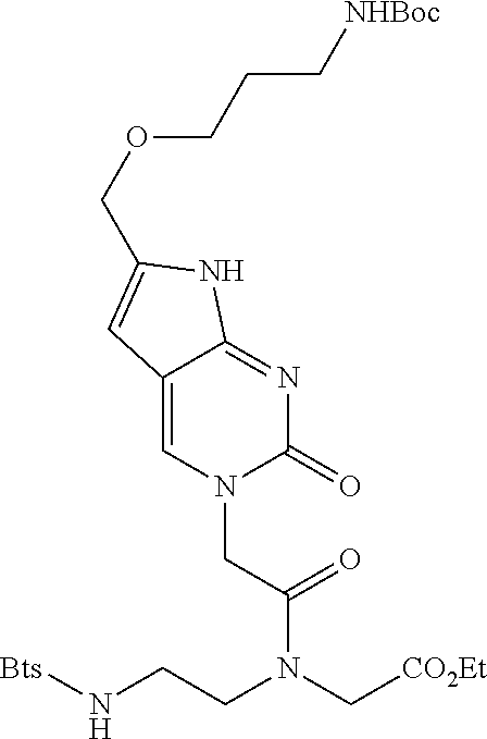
[Bts]NCCN(C[CO2Et])C(CN1C(=O)N=C2C(=C1)C=C(COCCC[NHBoc])N2)=O
